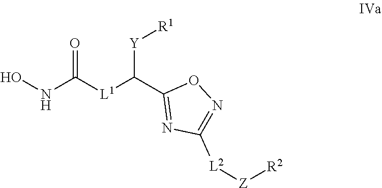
O=C(NO)[L1]C(C1=NC([L2][Z][R2])=NO1)[Y][R1]
